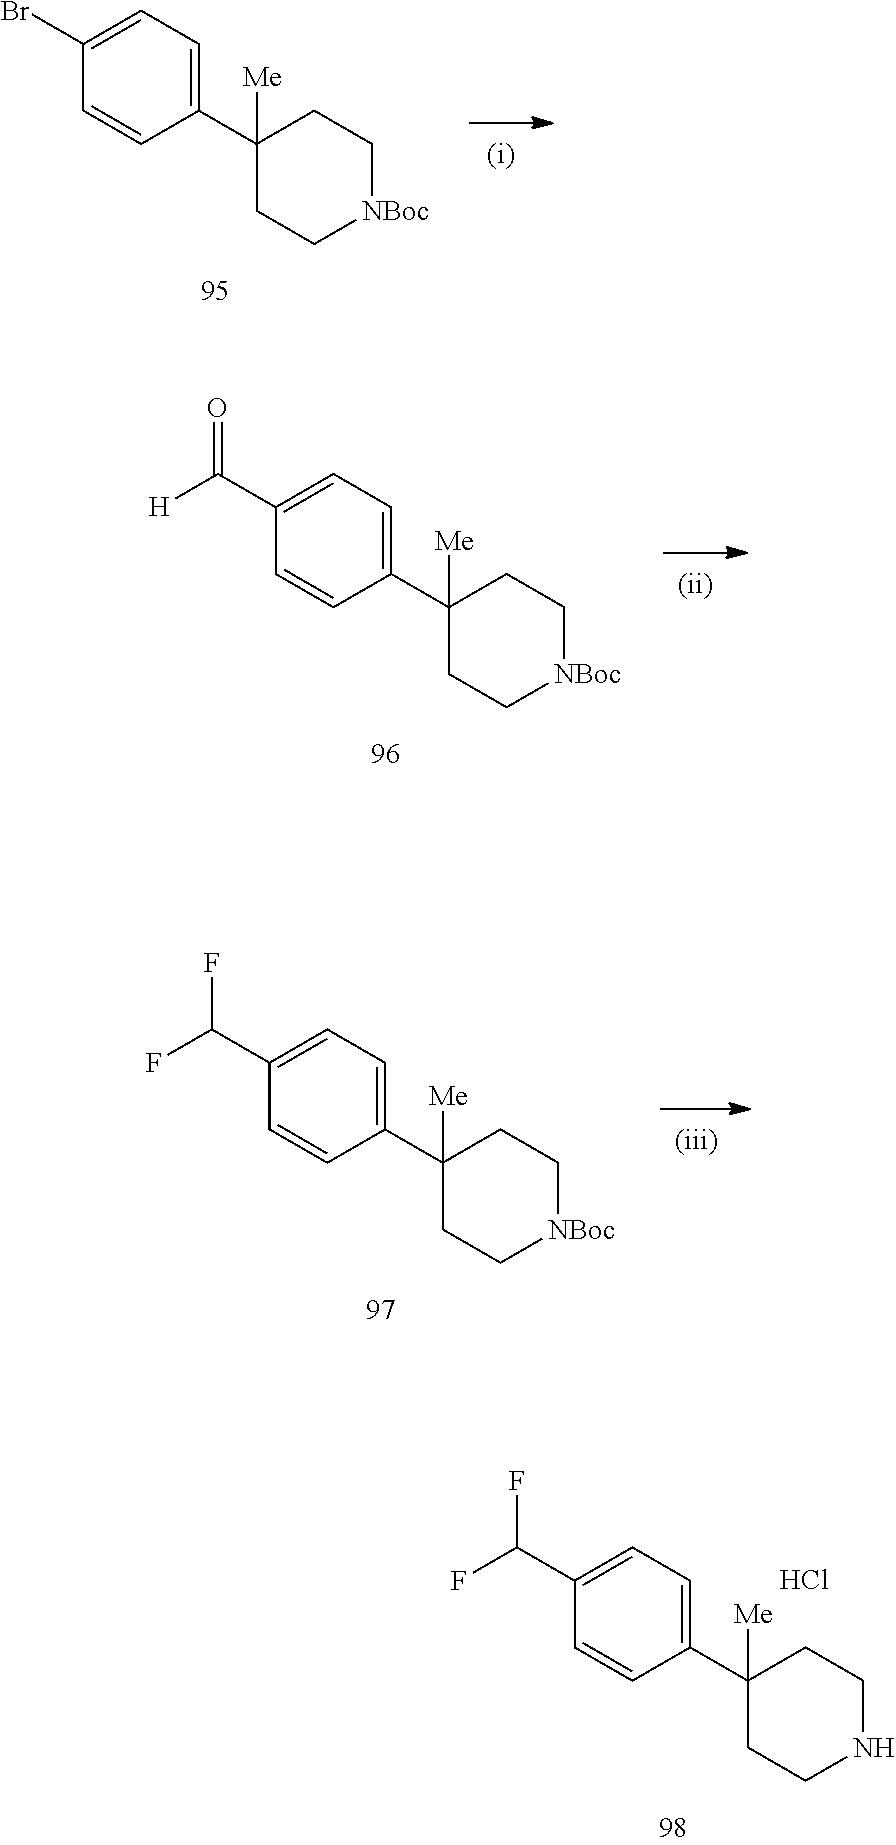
C1(C2=CC=C(C(F)F)C=C2)([Me])CCNCC1.Cl.C1(C2=CC=C(Br)C=C2)([Me])CC[NBoc]CC1.C1(C2=CC=C(C([H])=O)C=C2)([Me])CC[NBoc]CC1.C1(C2=CC=C(C(F)F)C=C2)([Me])CC[NBoc]CC1
